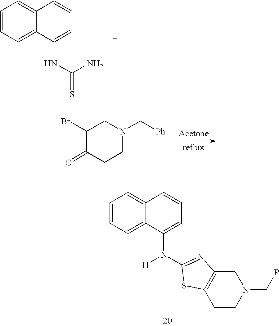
C1=CC=C2C(=C1)C=CC=C2NC(=S)N.C1(Br)C(=O)CCN(C[Ph])C1.C1=CC=C2C(=C1)C=CC=C2N([H])C1=NC2=C(CCN(CP)C2)S1
